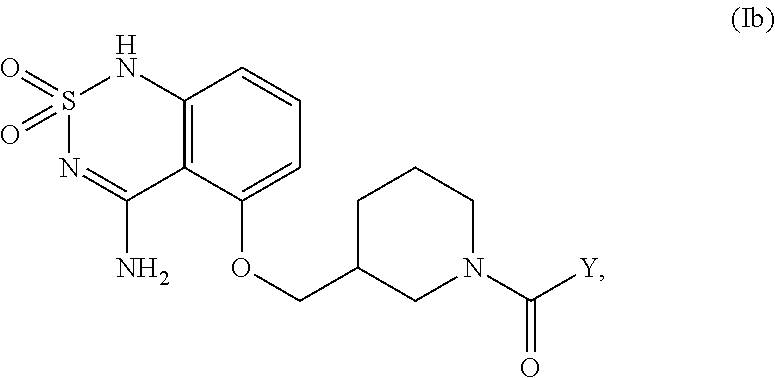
C12=C(C(OCC3CN(C([Y])=O)CCC3)=CC=C1)C(N)=NS(=O)(=O)N2
